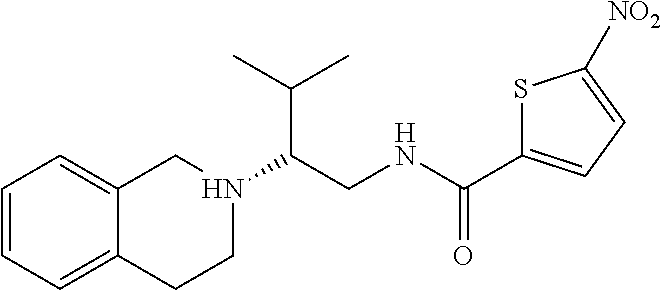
C1=CC=C2C(=C1)CN(C(CNC(C1=CC=C([NO2])S1)=O)C(C)C)CC2
